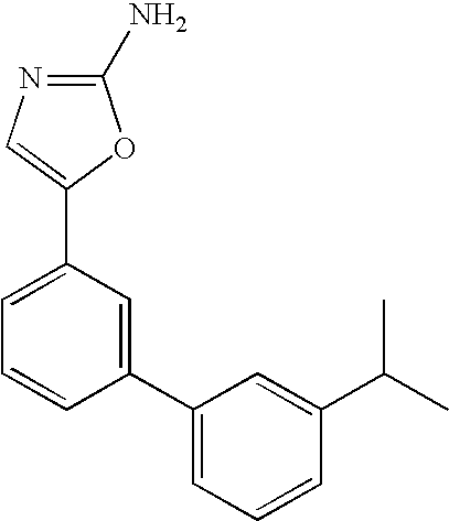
N1=C(N)OC(C2=CC=CC(C3=CC=CC(C(C)C)=C3)=C2)=C1
